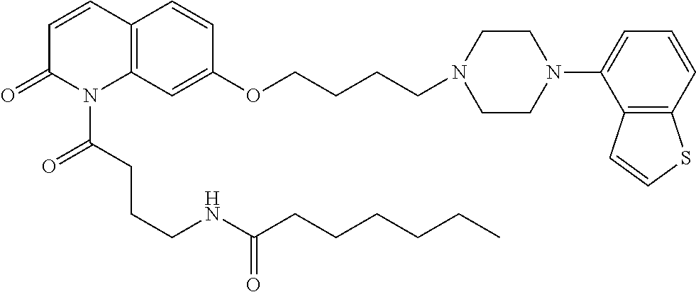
C12=C(C=C(OCCCCN3CCN(C4=CC=CC5=C4C=CS5)CC3)C=C1)N(C(CCCNC(CCCCCC)=O)=O)C(=O)C=C2
